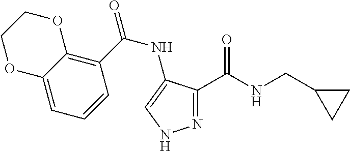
N1=C(C(NCC2CC2)=O)C(NC(C2=C3C(=CC=C2)OCCO3)=O)=CN1
